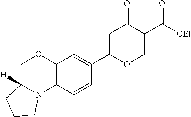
C12=C(C=CC(C3=CC(=O)C(C([OEt])=O)=CO3)=C1)N1C([H])(CO2)CCC1
